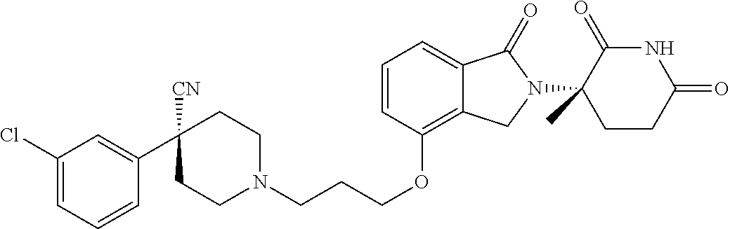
C1N(CCCOC2=C3C(=CC=C2)C(=O)N(C2(C)C(=O)NC(=O)CC2)C3)CCC(C2=CC(Cl)=CC=C2)([CN])C1
